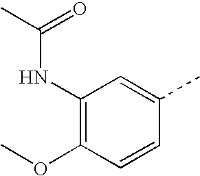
C1(NC(C)=O)=C(OC)C=CC(C)=C1
